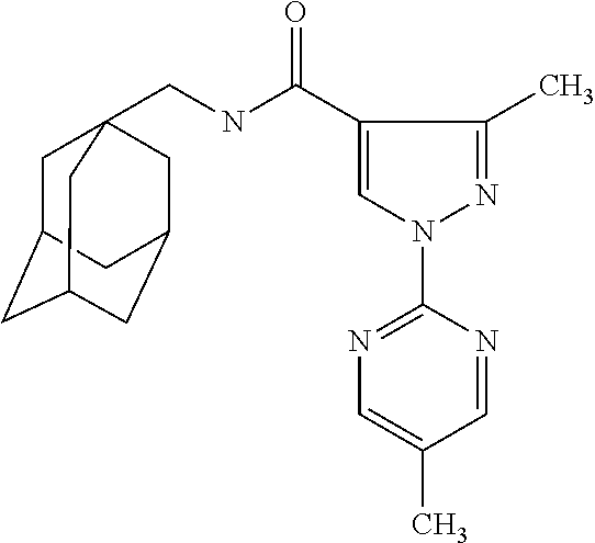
C1C2CC3CC(CC1(CNC(C1=CN(C4=NC=C(C)C=N4)N=C1C)=O)C3)C2
